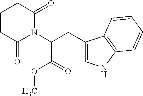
C1CC(=O)N(C(CC2=CNC3=C2C=CC=C3)C(=O)OC)C(=O)C1
